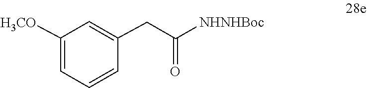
C1([H3CO])=CC=CC(CC([NHNHBoc])=O)=C1
